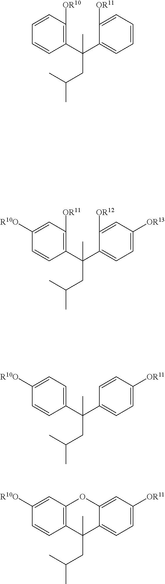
C1(C(C2=CC=CC=C2[OR11])(CC(C)C)C)=C([OR10])C=CC=C1.C1(C(C2=CC=C([OR13])C=C2[OR12])(C)CC(C)C)=C([OR11])C=C([R10O])C=C1.C1(C(C2=CC=C([OR11])C=C2)(C)CC(C)C)=CC=C([R10O])C=C1.C12=C(C=C([R10O])C=C1)OC1=CC([OR11])=CC=C1C2(C)CC(C)C
